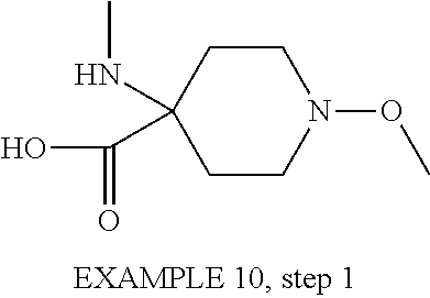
C1CN(OC)CCC1(NC)C(O)=O
